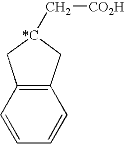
C1=CC2=C(C=C1)C[*C](C[CO2H])C2
